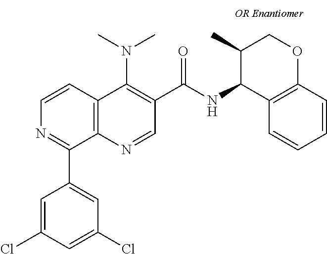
C12=C(N=CC(C(=O)NC3C4=C(OCC3C)C=CC=C4)=C1N(C)C)C(C1=CC(Cl)=CC(Cl)=C1)=NC=C2
